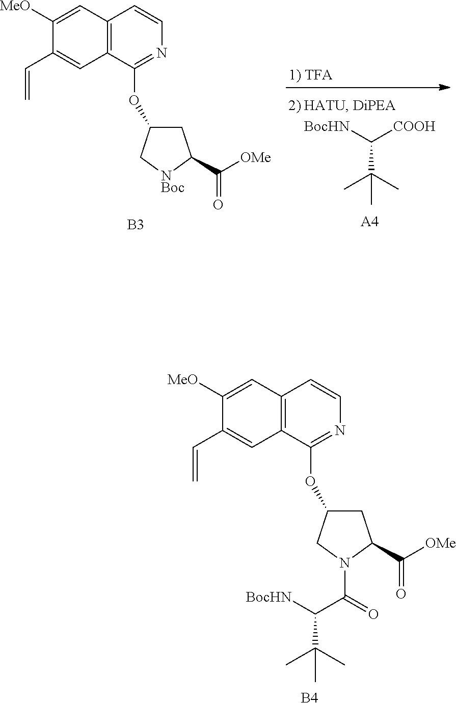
C1([MeO])=CC2=C(C=C1C=C)C(OC1CC(C([OMe])=O)[NBoc]C1)=NC=C2.[B3].[1) TFA].C(C(C)(C)C)([BocHN])[COOH].[A4].C1([MeO])=CC2=C(C=C1C=C)C(OC1CC(C([OMe])=O)N(C(C(C(C)(C)C)[BocHN])=O)C1)=NC=C2.[B4]
